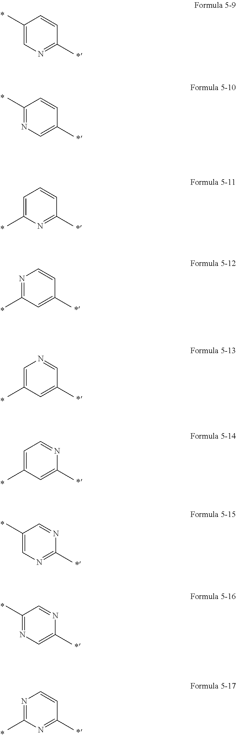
C1(C)=CN=C(C)C=C1.C1(C)=NC=C(C)C=C1.C1=C(C)N=C(C)C=C1.N1=C(C)C=C(C)C=C1.C1=C(C)C=C(C)C=N1.C1=C(C)C=C(C)N=C1.C1(C)=CN=C(C)N=C1.C1(C)=NC=C(C)N=C1.N1=C(C)N=C(C)C=C1
